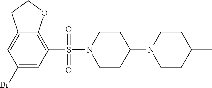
C12=CC(Br)=CC(S(N3CCC(N4CCC(C)CC4)CC3)(=O)=O)=C1OCC2
